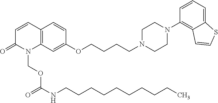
C1=CC2=C(N(COC(=O)NCCCCCCCCCC)C1=O)C=C(OCCCCN1CCN(C3=C4C(=CC=C3)SC=C4)CC1)C=C2
